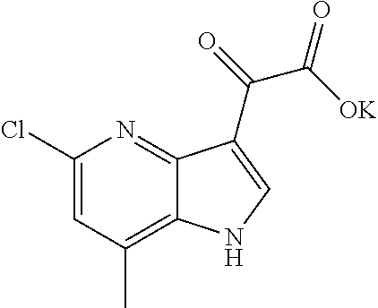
C1(Cl)=CC(C)=C2C(=N1)C(C(=O)C([OK])=O)=CN2
